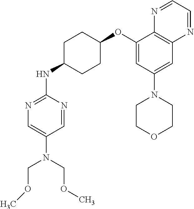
C1(NC2CCC(OC3=CC(N4CCOCC4)=CC4=C3N=CC=N4)CC2)=NC=C(N(COC)COC)C=N1
